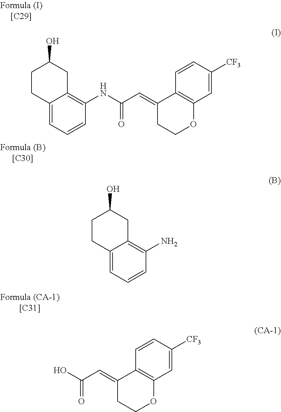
C12=CC=CC(N)=C1CC(O)CC2.C12=CC=CC(NC(C=C3C4=C(OCC3)C=C([CF3])C=C4)=O)=C1CC(O)CC2.OC(C=C1C2=C(OCC1)C=C([CF3])C=C2)=O
